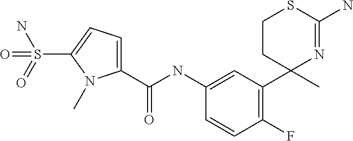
C1(C(NC2=CC(C3(C)N=C(N)SCC3)=C(F)C=C2)=O)=CC=C(S(=O)(=O)N)N1C
